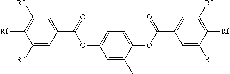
C1([Rf])=CC(C(=O)OC2=CC=C(OC(=O)C3=CC([Rf])=C([Rf])C([Rf])=C3)C(C)=C2)=CC([Rf])=C1[Rf]
